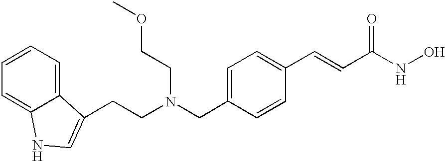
C(N(CC1=CC=C(C=CC(NO)=O)C=C1)CCOC)CC1=CNC2=CC=CC=C21
